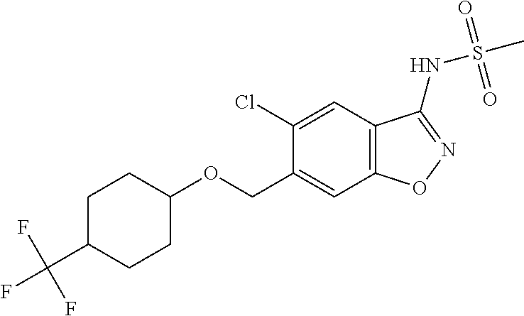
O(CC1=CC2=C(C=C1Cl)C(NS(=O)(=O)C)=NO2)C1CCC(C(F)(F)F)CC1
